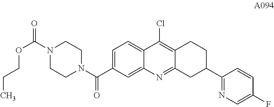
C1=C(C(N2CCN(C(=O)OCCC)CC2)=O)C=C2C(=C1)C(Cl)=C1C(=N2)CC(C2=NC=C(F)C=C2)CC1
